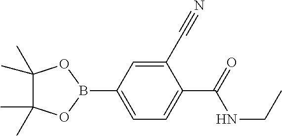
C1(C)(C)C(C)(C)OB(C2=CC=C(C(=O)NCC)C(C#N)=C2)O1
